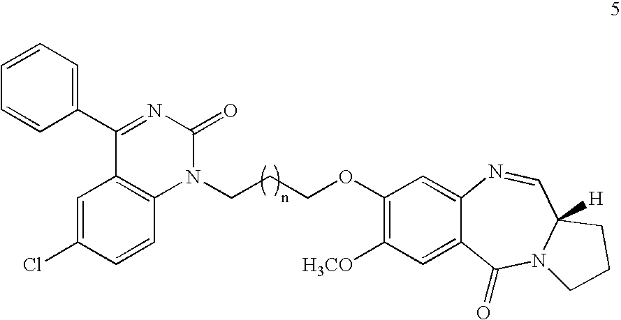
C1(C2=NC(=O)N(CCCOC3=C([H3CO])C=C4C(=C3)N=CC3([H])N(C4=O)CCC3)C3=C2C=C(Cl)C=C3)=CC=CC=C1
